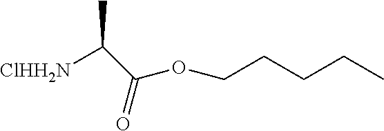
CCCCCOC(C(C)[ClHH2N])=O
